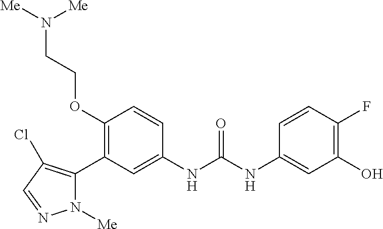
C1(OCCN([Me])[Me])=C(C2=C(Cl)C=NN2[Me])C=C(NC(NC2=CC(O)=C(F)C=C2)=O)C=C1
